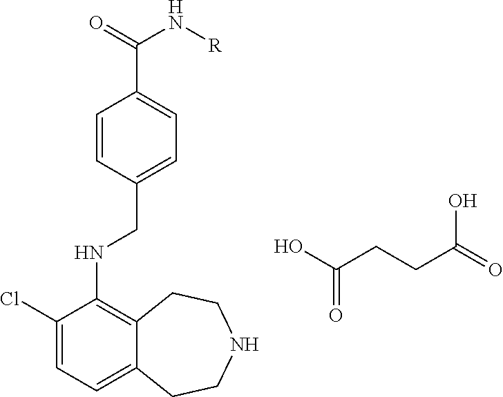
C1(Cl)=CC=C2C(=C1NCC1=CC=C(C(=O)N[R])C=C1)CCNCC2.OC(CCC(=O)O)=O
